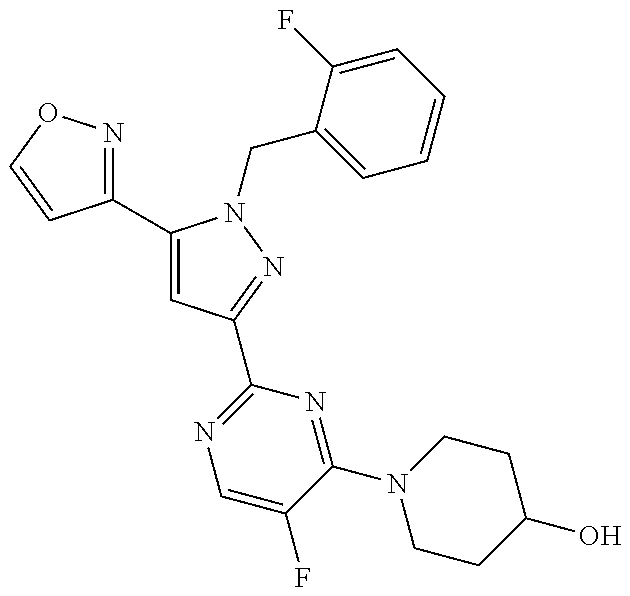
C1(C2=CC(C3=NC=C(F)C(N4CCC(O)CC4)=N3)=NN2CC2=CC=CC=C2F)=NOC=C1
